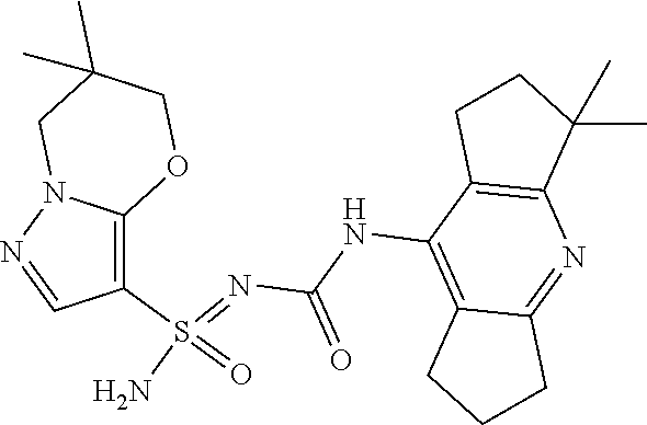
C(NC1=C2C(=NC3=C1CCC3(C)C)CCC2)(N=S(N)(=O)C1=C2N(N=C1)CC(C)(C)CO2)=O
